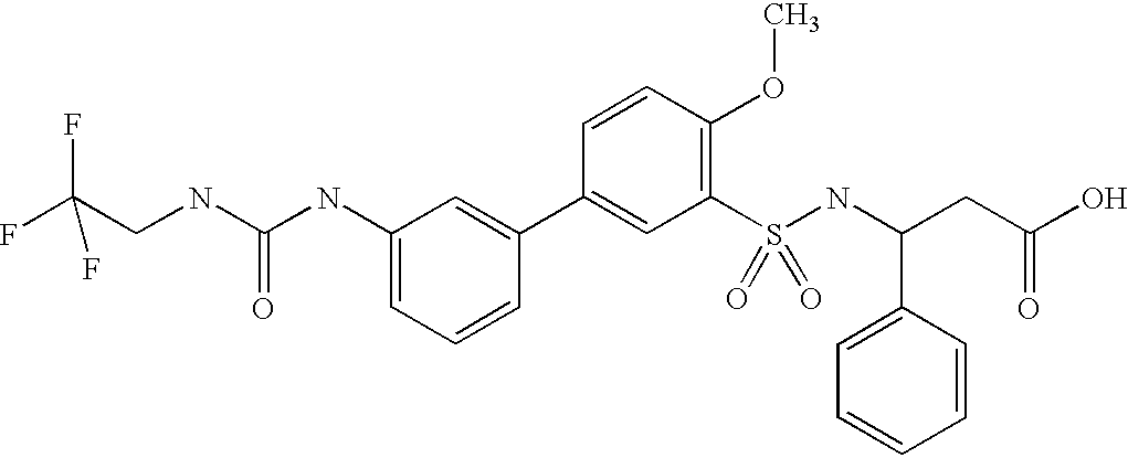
C(NC(NC1=CC=CC(C2=CC(S(NC(CC(O)=O)C3=CC=CC=C3)(=O)=O)=C(OC)C=C2)=C1)=O)C(F)(F)F
